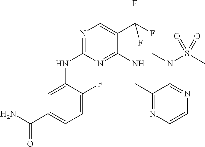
C1=C(F)C(NC2=NC=C(C(F)(F)F)C(NCC3=NC=CN=C3N(S(C)(=O)=O)C)=N2)=CC(C(N)=O)=C1
